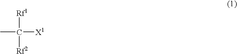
CC([Rf1])([Rf2])[X1]
